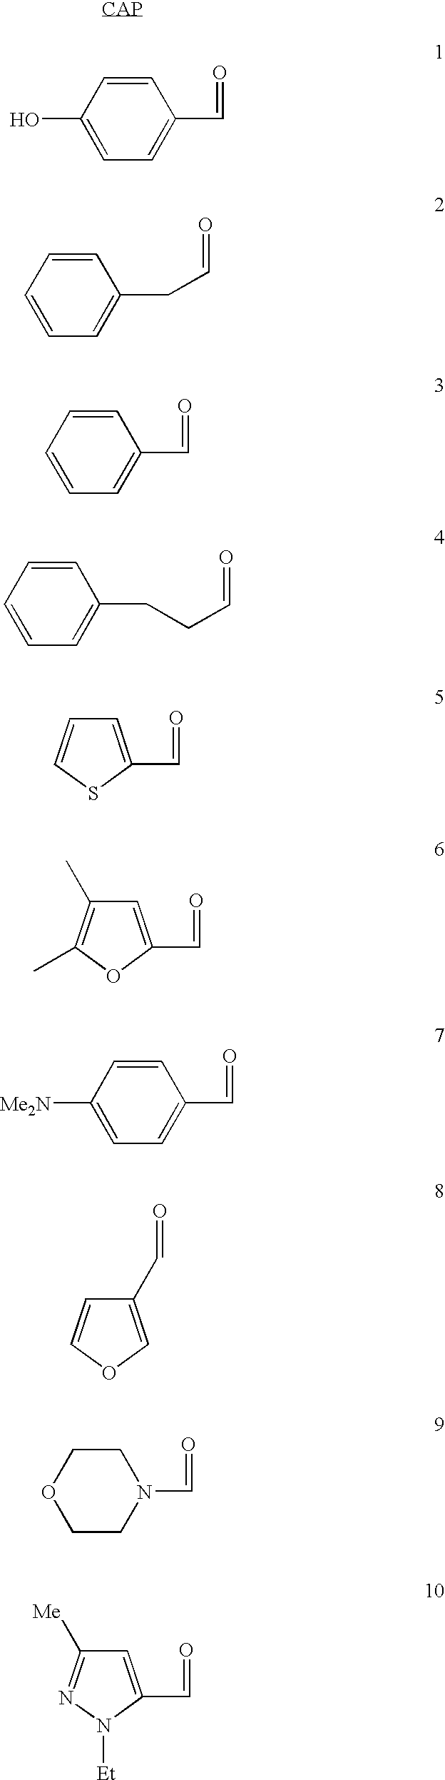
C1=CC(O)=CC=C1C=O.C1=CC=CC=C1CC=O.C1=CC=CC=C1C=O.C1=CC=CC=C1CCC=O.C1=C(C=O)SC=C1.C1=C(C=O)OC(C)=C1C.C1=CC([Me2N])=CC=C1C=O.C1COCCN1C=O.C1(C=O)=COC=C1.C1=C(C=O)N([Et])N=C1[Me]
